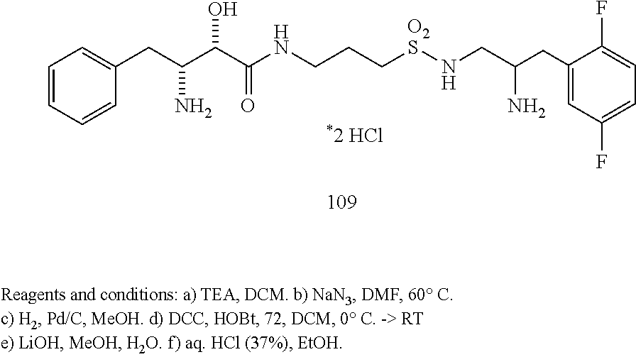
N(CC(N)CC1=CC(F)=CC=C1F)[O2S]CCCNC(C(C(CC1=CC=CC=C1)N)O)=O
